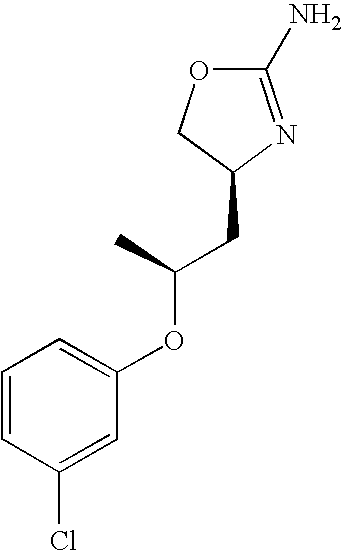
O1C(N)=NC(CC(OC2=CC=CC(Cl)=C2)C)C1
